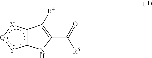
c12c([X]:[Q]:[Y]1)C([R4])=C(C(=O)[R6])N2
